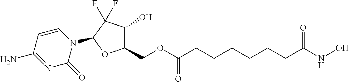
C1(COC(=O)CCCCCCC(NO)=O)C(O)C(F)(F)C(N2C=CC(N)=NC2=O)O1
